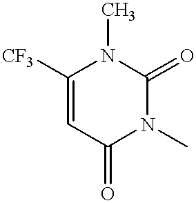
C1([CF3])=CC(=O)N(C)C(=O)N1C
